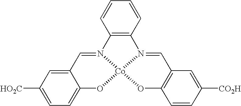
[HO2C]C1=CC=C2C(=C1)C=N1C3=C(N4=CC5=C(O[Co]14O2)C=CC([CO2H])=C5)C=CC=C3
